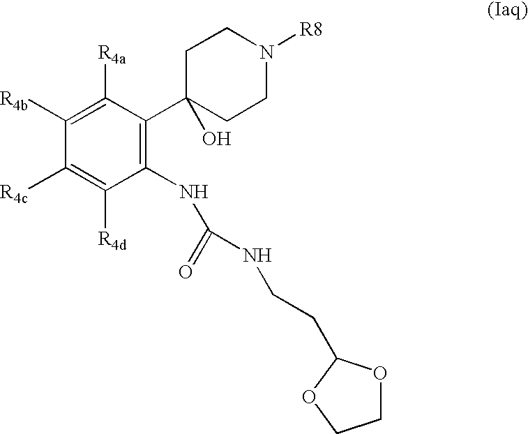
C1([R4b])=C([R4a])C(C2(O)CCN([R8])CC2)=C(NC(=O)NCCC2OCCO2)C([R4d])=C1[R4c]
